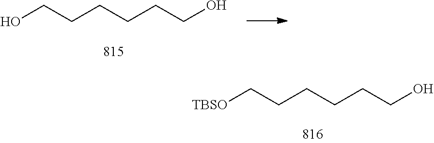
C(CCCO)CCO.C(CCCO)CC[TBSO]
